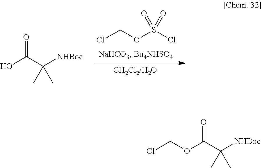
ClCOS(Cl)(=O)=O.OC(C([NHBoc])(C)C)=O.O(C(C([NHBoc])(C)C)=O)CCl
